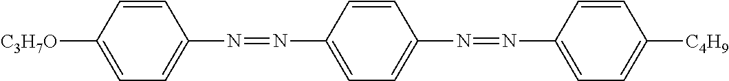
C1=CC([C3H7O])=CC=C1N=NC1=CC=C(N=NC2=CC=C([C4H9])C=C2)C=C1
